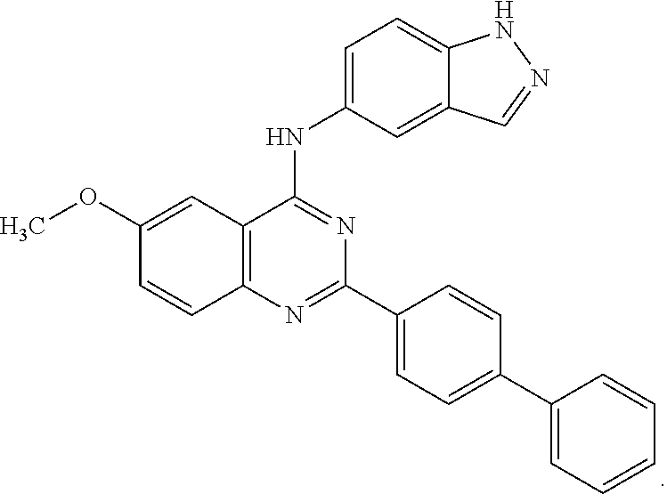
C12=C(N=C(C3=CC=C(C4=CC=CC=C4)C=C3)N=C1NC1=CC=C3C(=C1)C=NN3)C=CC(OC)=C2
